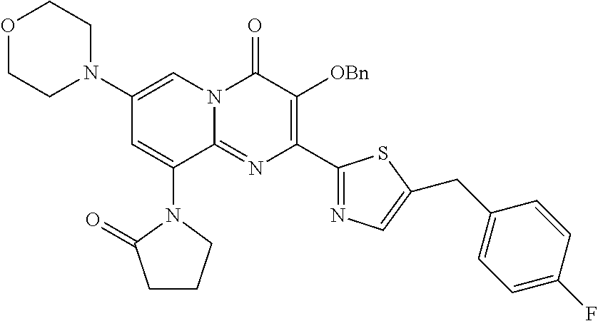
C1(N2CCOCC2)=CN2C(=NC(C3=NC=C(CC4=CC=C(F)C=C4)S3)=C([OBn])C2=O)C(N2C(=O)CCC2)=C1
